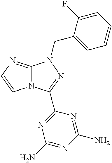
C12=NC=CN1C(C1=NC(N)=NC(N)=N1)=NN2CC1=CC=CC=C1F
